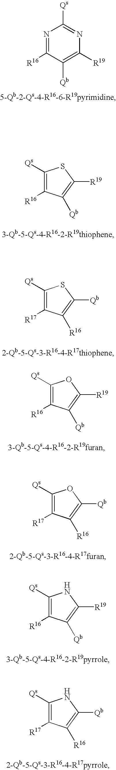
N1=C([R16])C([Qb])=C([R19])N=C1[Qs].C1([Qs])=C([R16])C([Qb])=C([R19])S1.C1([Qs])=C([R17])C([R16])=C([Qb])S1.C1([Qs])=C([R16])C([Qb])=C([R19])O1.C1([Qs])=C([R17])C([R16])=C([Qb])O1.C1([Qs])=C([R16])C([Qb])=C([R19])N1.C1([Qs])=C([R17])C([R16])=C([Qb])N1
